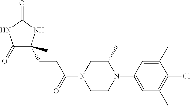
C1(=O)C(C)(CCC(N2CCN(C3=CC(C)=C(Cl)C(C)=C3)C(C)C2)=O)NC(=O)N1
